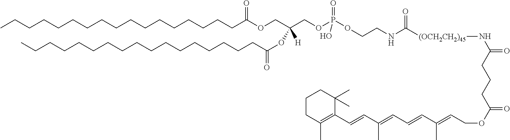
CCCCCCCCCCCCCCCCCC(OCC(COP(OCCNC([(OCH2CH2)45]NC(=O)CCCC(OCC=C(C=CC=C(C=CC1=C(C)CCCC1(C)C)C)C)=O)=O)(=O)O)([H])OC(CCCCCCCCCCCCCCCCC)=O)=O
